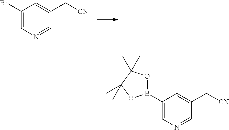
C1(B2OC(C)(C)C(C)(C)O2)=CN=CC(C[CN])=C1.C1(Br)=CN=CC(C[CN])=C1
